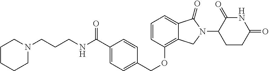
C1=CC(OCC2=CC=C(C(NCCCN3CCCCC3)=O)C=C2)=C2C(=C1)C(=O)N(C1CCC(=O)NC1=O)C2
